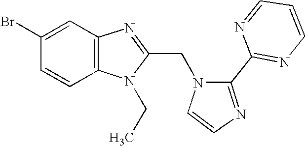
C12=C(N=C(CN3C=CN=C3C3=NC=CC=N3)N1CC)C=C(Br)C=C2
